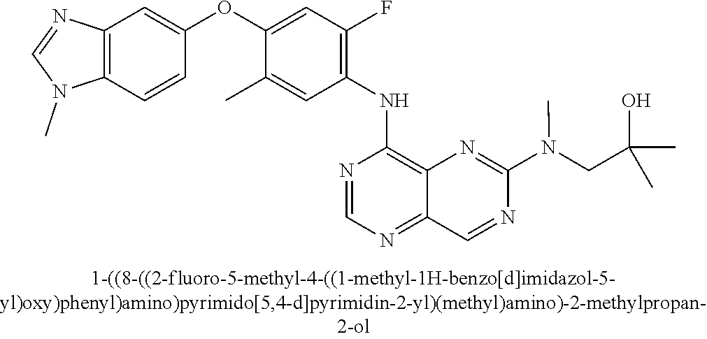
C1(OC2=CC(F)=C(NC3=C4C(=NC=N3)C=NC(N(CC(C)(O)C)C)=N4)C=C2C)=CC2=C(C=C1)N(C)C=N2
